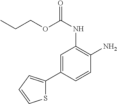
C1=C(C2=CC=CS2)C=CC(N)=C1NC(OCCC)=O
